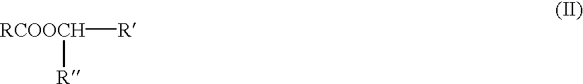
[RCOOCH]([R])[R]
